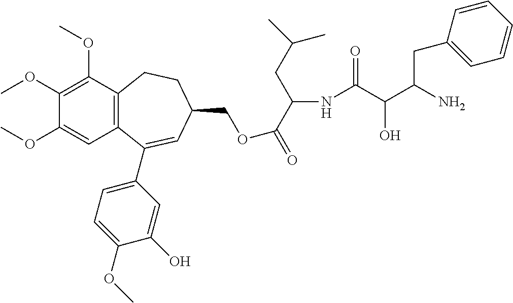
C12=C(C(OC)=C(OC)C(OC)=C1)CCC(COC(C(CC(C)C)NC(C(C(N)CC1=CC=CC=C1)O)=O)=O)C=C2C1=CC=C(OC)C(O)=C1
